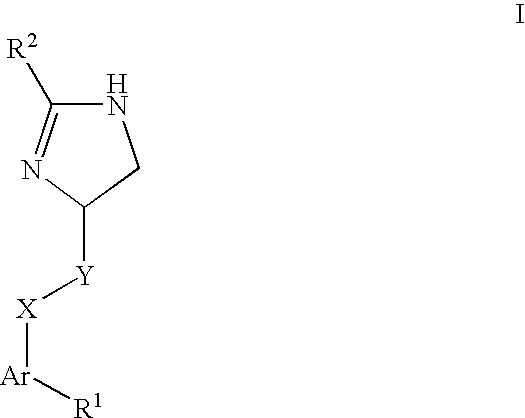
N1C([R2])=NC([Y][X][Ar][R1])C1
